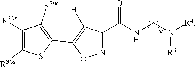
N1=C(C(NCN([R4])[R3])=O)C([H])=C(C2=C([R30c])C([R30b])=C([R30a])S2)O1
